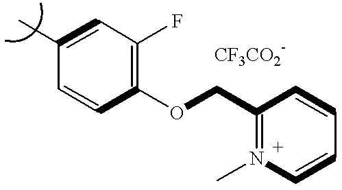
C1(C)=CC(F)=C(OCC2=N(C)C=CC=C2)C=C1
